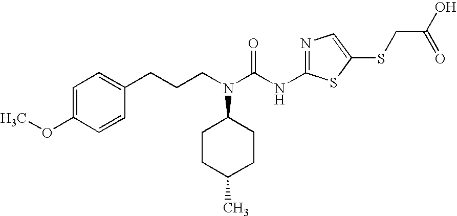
C(N(C(NC1=NC=C(SCC(O)=O)S1)=O)C1CCC(C)CC1)CCC1=CC=C(OC)C=C1
